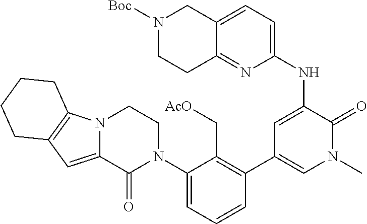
N12C(=CC3=C1CCCC3)C(=O)N(C1=CC=CC(C3=CN(C)C(=O)C(NC4=CC=C5C(=N4)CCN([Boc])C5)=C3)=C1C[AcO])CC2
